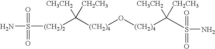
[(CH2)4](O[(CH2)4]C([CH3CH2])([CH2CH3])S(N)(=O)=O)C([CH3CH2])([CH2CH3])[(CH2)2]S(N)(=O)=O
